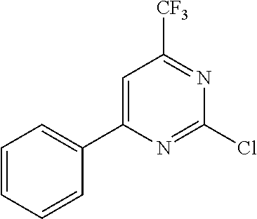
C1(C2=CC=CC=C2)=CC([CF3])=NC(Cl)=N1
